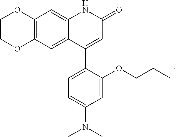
C12=C(C=C3C(=C1)NC(=O)C=C3C1=CC=C(N(C)C)C=C1OCCC)OCCO2
